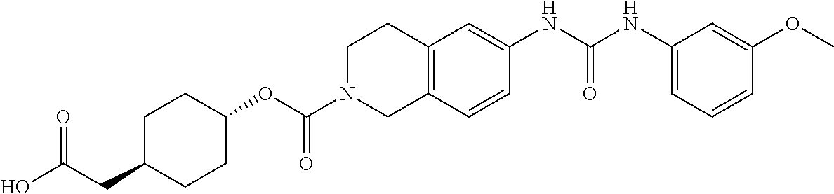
C1C(CC(O)=O)CCC(OC(N2CC3=C(CC2)C=C(NC(NC2=CC=CC(OC)=C2)=O)C=C3)=O)C1
